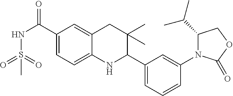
C1(C(NS(=O)(=O)C)=O)=CC=C2C(=C1)CC(C)(C)C(C1=CC=CC(N3C(C(C)C)COC3=O)=C1)N2
